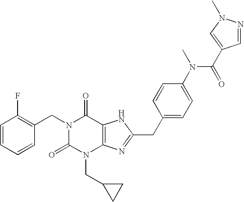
C1=CC=CC(CN2C(=O)N(CC3CC3)C3=C(C2=O)NC(CC2=CC=C(N(C(=O)C4=CN(C)N=C4)C)C=C2)=N3)=C1F
